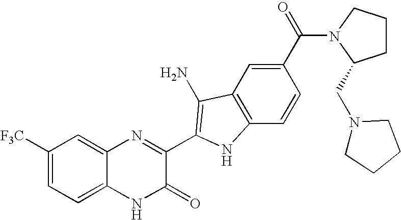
C1=C2C(=CC([F3C])=C1)N=C(C1=C(N)C3=C(C=CC(C(=O)N4C(CN5CCCC5)CCC4)=C3)N1)C(=O)N2
